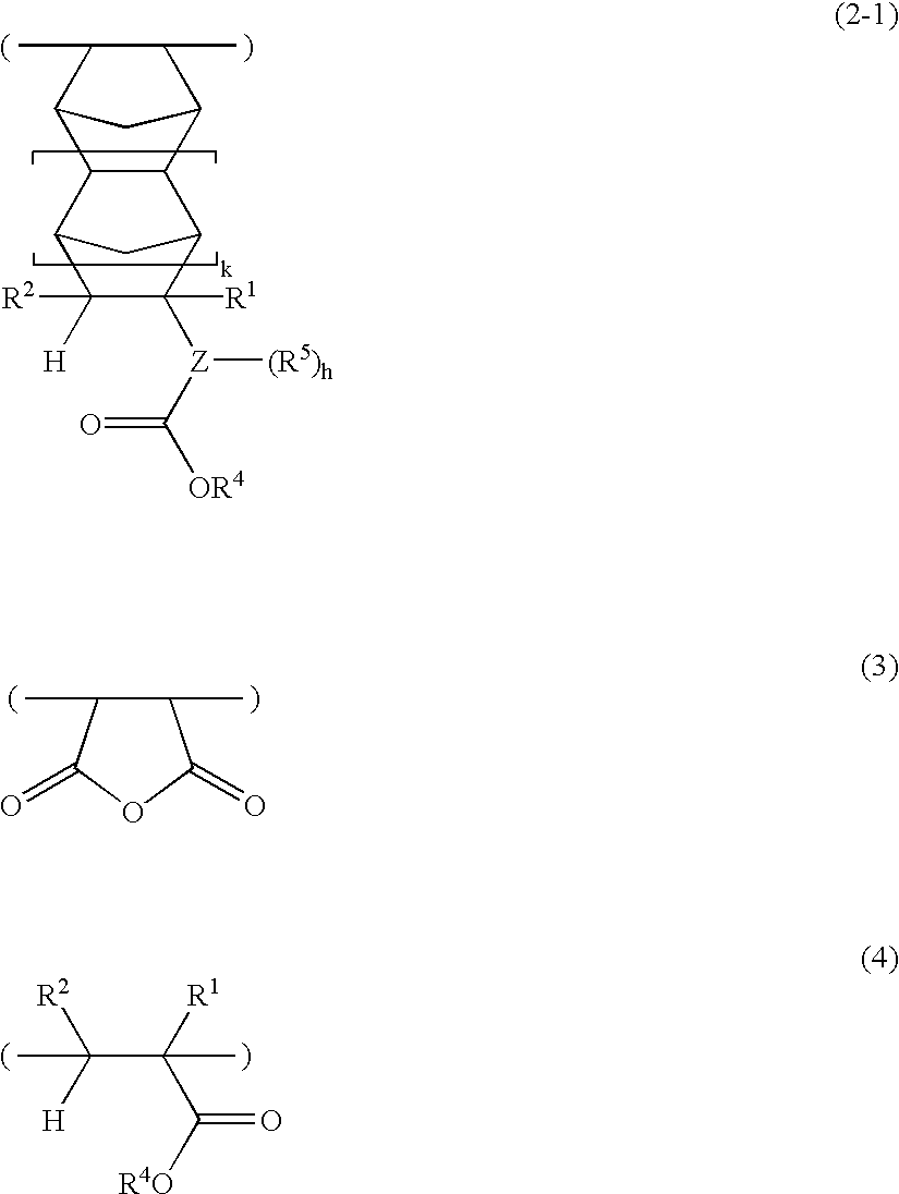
C12C3C(C(C(C)C1C)C2)C1C([Z](C(=O)[OR4])[(R5)h])([R1])C([H])([R2])C3C1.C1(C)C(C)C(=O)OC1=O.C(C([R1])(C([R4O])=O)C)([H])([R2])C
